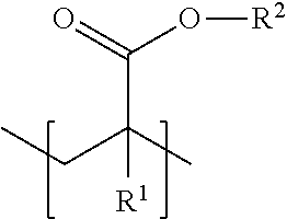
C(C(C)(CC)[R1])(=O)O[R2]
